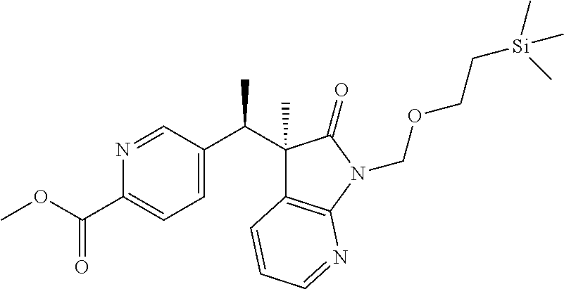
N1=CC(C(C2(C)C3=C(N(COCC[Si](C)(C)C)C2=O)N=CC=C3)C)=CC=C1C(OC)=O
